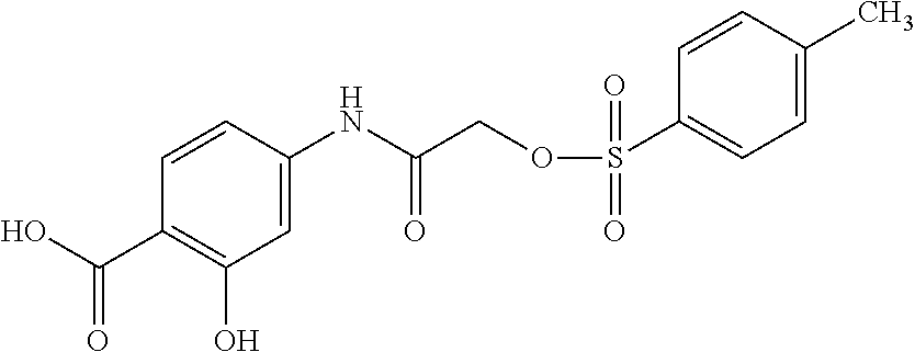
C1=CC(NC(COS(C2=CC=C(C)C=C2)(=O)=O)=O)=CC(O)=C1C(O)=O
